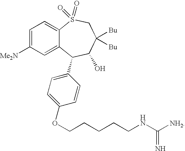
C12=CC=C([Me2N])C=C1C(C1=CC=C(OCCCCCNC([NH2])=N)C=C1)C(O)C([Bu])([Bu])CS2(=O)=O
